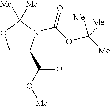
C1(C(O[Me])=O)N(C(OC([Me])([Me])[Me])=O)C([Me])([Me])OC1
